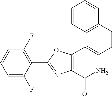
C1(C(N)=O)=C(C2=CC=CC3=C2C=CC=C3)OC(C2=C(F)C=CC=C2F)=N1
